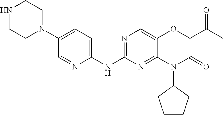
C1(NC2=NC=C3C(=N2)N(C2CCCC2)C(=O)C(C(C)=O)O3)=CC=C(N2CCNCC2)C=N1
